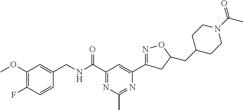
C1(OC)=C(F)C=CC(CNC(C2=NC(C)=NC(C3=NOC(CC4CCN(C(C)=O)CC4)C3)=C2)=O)=C1
